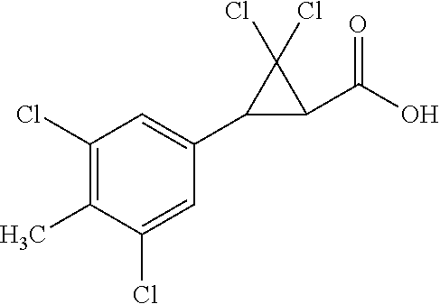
C1(C2=CC(Cl)=C(C)C(Cl)=C2)C(C(O)=O)C1(Cl)Cl
